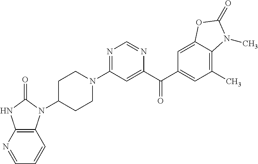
C1C(N2C3=C(NC2=O)N=CC=C3)CCN(C2=NC=NC(C(C3=CC(C)=C4C(=C3)OC(=O)N4C)=O)=C2)C1
